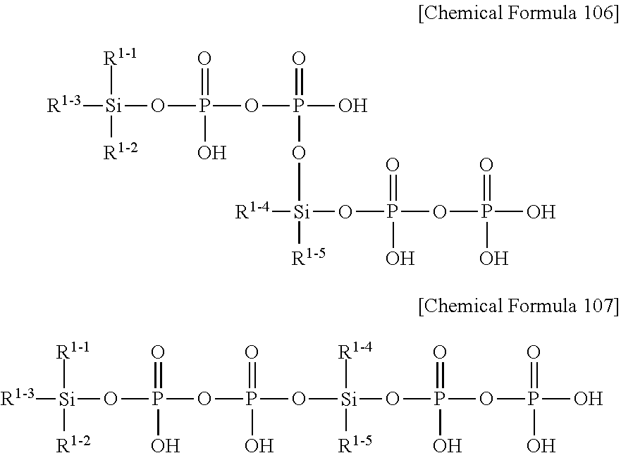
[R1-3][Si]([R1-1])(OP(=O)(OP(O)(=O)O[Si]([R1-4])(OP(=O)(OP(O)(O)=O)O)[R1-5])O)[R1-2].[R1-3][Si]([R1-1])(OP(=O)(OP(=O)(O[Si](OP(=O)(OP(O)(O)=O)O)([R1-5])[R1-4])O)O)[R1-2]
